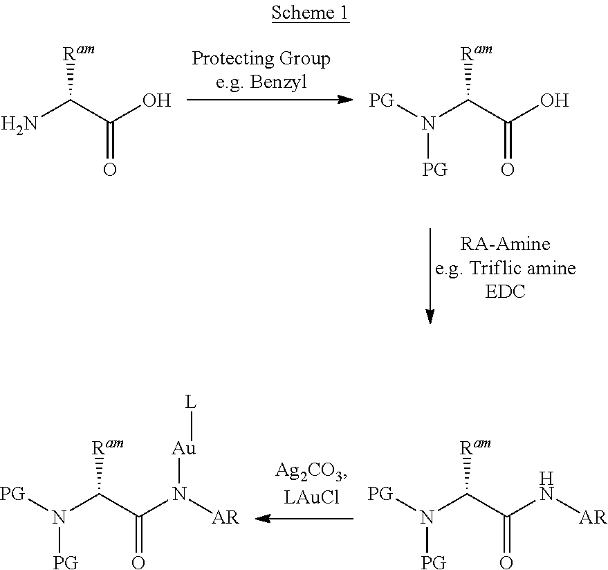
NC(C(O)=O)[Ram].N(C(C(O)=O)[Ram])([PG])[PG].N(C(C(N[AR])=O)[Ram])([PG])[PG].N(C(C(N([AR])[Au][L])=O)[Ram])([PG])[PG]
